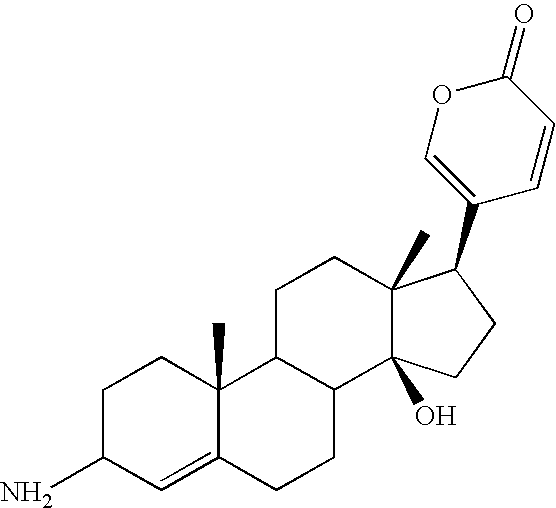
C1CC(N)C=C2C1(C)C1C(CC2)C2(O)C(C)(CC1)C(C1=COC(=O)C=C1)CC2
